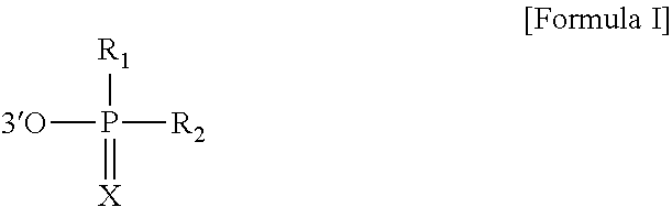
[3O]P([R2])([R1])=[X]
